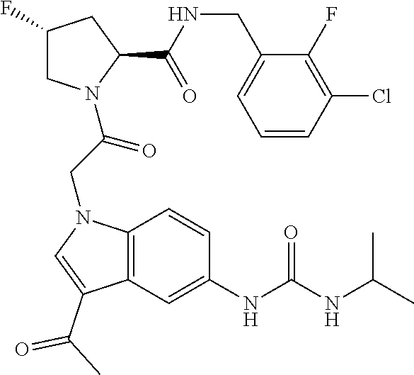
C1=CC(Cl)=C(F)C(CNC(C2CC(F)CN2C(CN2C3=C(C(C(C)=O)=C2)C=C(NC(NC(C)C)=O)C=C3)=O)=O)=C1
